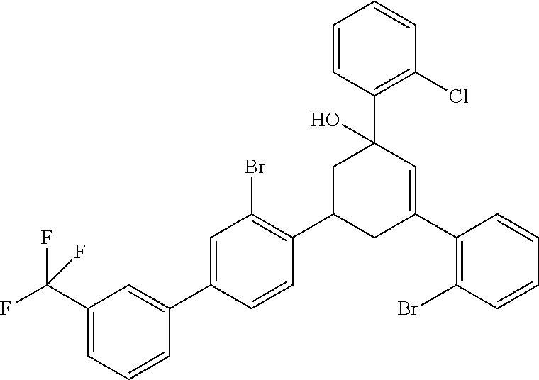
C1(C2=CC(C(F)(F)F)=CC=C2)=CC(Br)=C(C2CC(C3=C(Br)C=CC=C3)=CC(C3=C(Cl)C=CC=C3)(O)C2)C=C1
